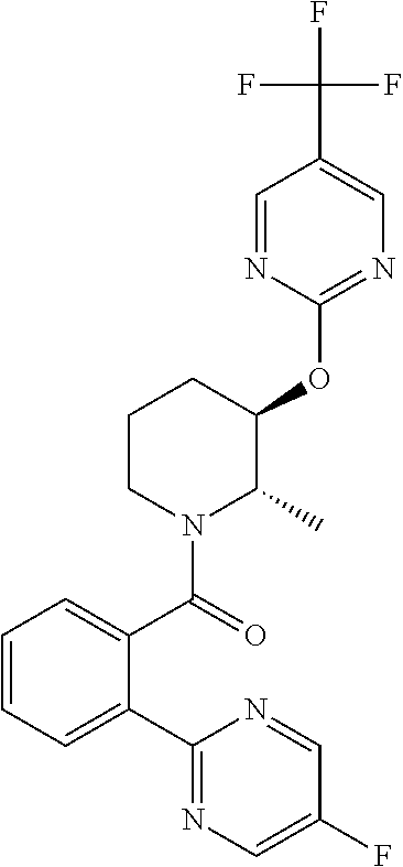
C1(C(N2C(C)C(OC3=NC=C(C(F)(F)F)C=N3)CCC2)=O)=CC=CC=C1C1=NC=C(F)C=N1
